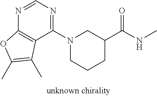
N1=CN=C(N2CCCC(C(NC)=O)C2)C2=C1OC(C)=C2C
